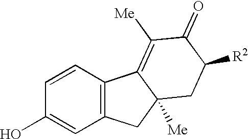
C1=CC(O)=CC2=C1C1=C([Me])C(=O)C([R2])CC1([Me])C2
